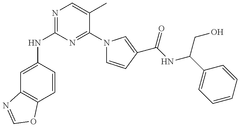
C1=C(NC2=NC=C(C)C(N3C=CC(C(NC(C4=CC=CC=C4)CO)=O)=C3)=N2)C=CC2=C1N=CO2
